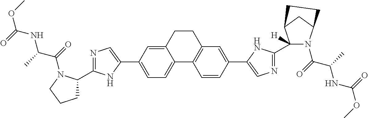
C1=C(C2=CN=C(C3CCCN3C(=O)C(C)NC(=O)OC)N2)C=C2C(=C1)C1=C(C=C(C3=CN=C(C4([H])N(C(=O)C(C)NC(=O)OC)C5CC4CC5)N3)C=C1)CC2
